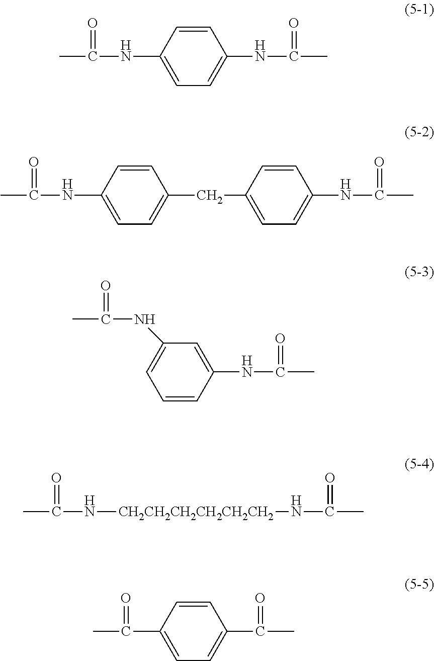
CC(NC1=CC=C(NC(C)=O)C=C1)=O.CC(NC1=CC=C(CC2=CC=C(NC(C)=O)C=C2)C=C1)=O.C1=C(NC(C)=O)C=C(NC(C)=O)C=C1.CC(N[CH2CH2CH2CH2CH2CH2]NC(C)=O)=O.C(C1=CC=C(C(C)=O)C=C1)(C)=O
